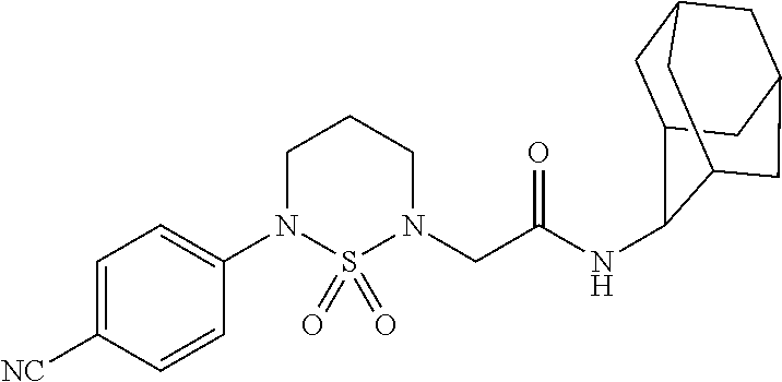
C1(N2CCCN(CC(=O)NC3C4CC5CC(CC3C5)C4)S2(=O)=O)=CC=C([NC])C=C1
